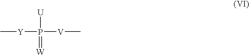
[U]P(=[W])([V]C)[Y]C
